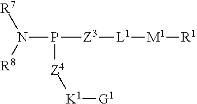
P([Z3][L1][M1][R1])([Z4][K1][G1])N([R7])[R8]
